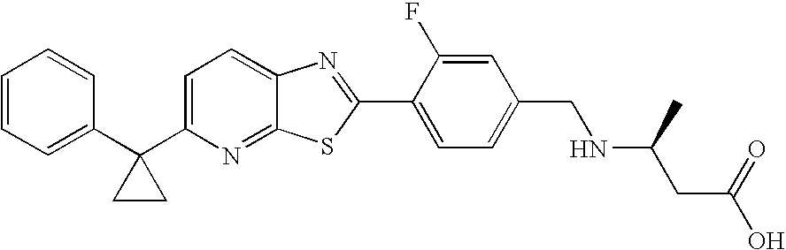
C1=CC=C(C2(C3=CC=C4C(=N3)SC(C3=CC=C(CNC(CC(O)=O)C)C=C3F)=N4)CC2)C=C1
